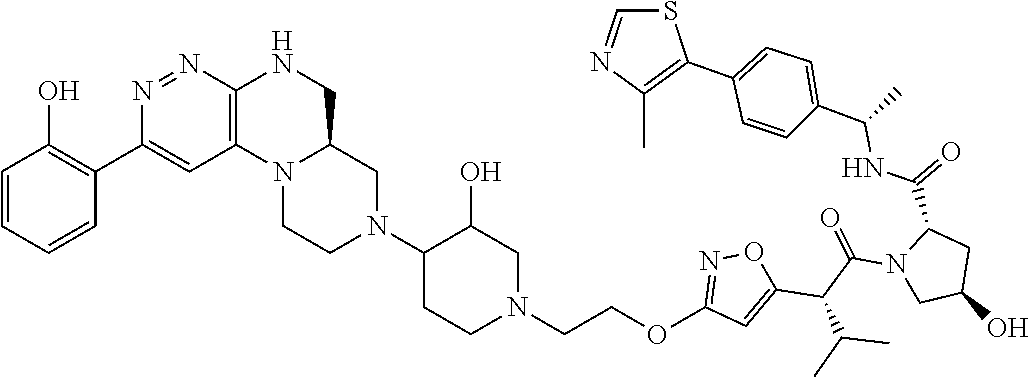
N1(C2CCN(CCOC3=NOC(C(C(N4CC(O)CC4C(NC(C4=CC=C(C5=C(C)N=CS5)C=C4)C)=O)=O)C(C)C)=C3)CC2O)CCN2C(C1)CNC1=C2C=C(C2=C(O)C=CC=C2)N=N1
